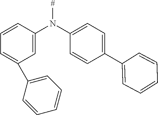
[#]N(C1=CC=C(C2=CC=CC=C2)C=C1)C1=CC(C2=CC=CC=C2)=CC=C1
